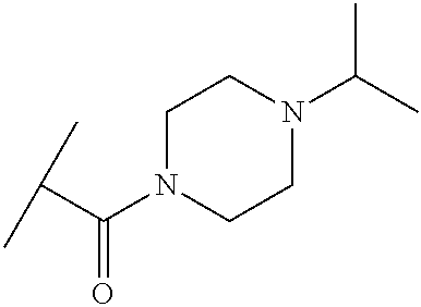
CC(C)C(N1CCN(C(C)C)CC1)=O
